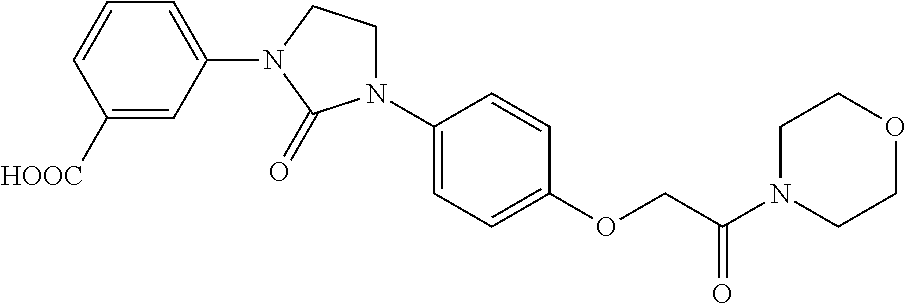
C1([HOOC])=CC(N2CCN(C3=CC=C(OCC(N4CCOCC4)=O)C=C3)C2=O)=CC=C1
